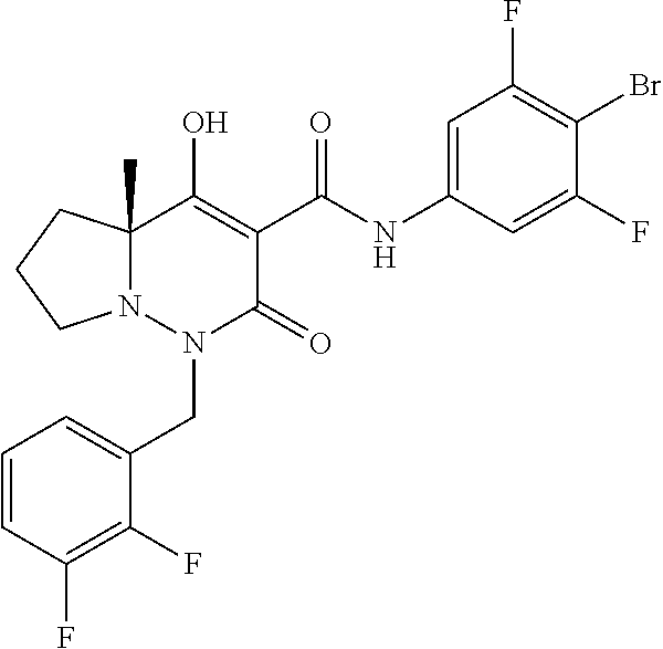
C1=CC(F)=C(F)C(CN2C(=O)C(C(=O)NC3=CC(F)=C(Br)C(F)=C3)=C(O)C3(C)N2CCC3)=C1
